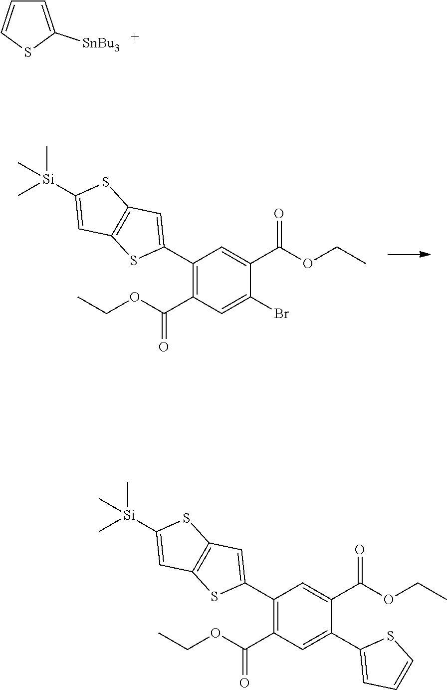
C1(C2=CC3=C(S2)C=C([Si](C)(C)C)S3)=C(C(OCC)=O)C=C(Br)C(C(OCC)=O)=C1.C1=C([SnBu3])SC=C1.C1(C2=CC3=C(S2)C=C([Si](C)(C)C)S3)=C(C(OCC)=O)C=C(C2=CC=CS2)C(C(OCC)=O)=C1
